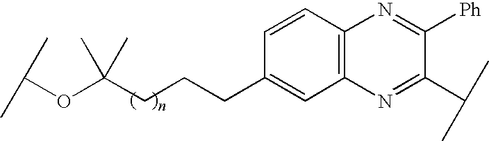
C(OC(CCCC1=CC2=C(C=C1)N=C([Ph])C(C(C)C)=N2)(C)C)(C)C
